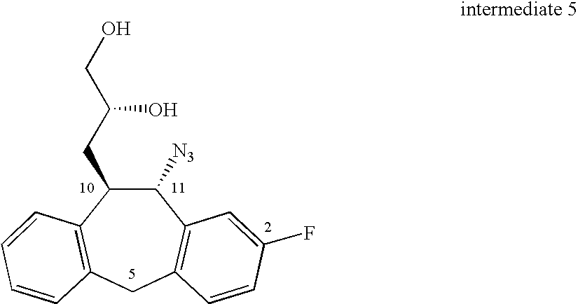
C1([N3])C(CC(O)CO)C2=C(CC3=C1C=C(F)C=C3)C=CC=C2
